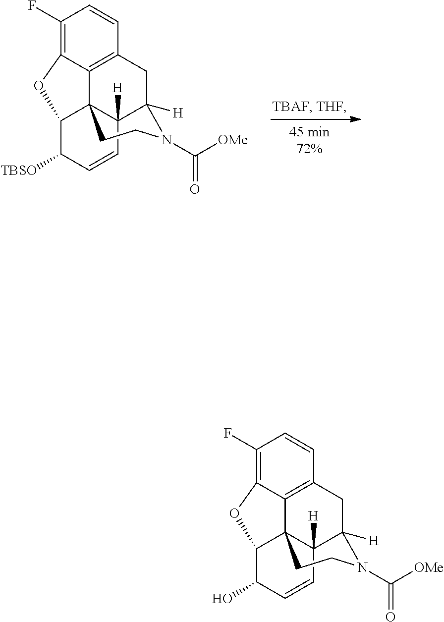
C12([H])C34C5=C(CC1([H])N(C(=O)[OMe])CC3)C=CC(F)=C5OC4C([TBSO])C=C2.C12([H])C34C5=C(CC1([H])N(C(=O)[OMe])CC3)C=CC(F)=C5OC4C(O)C=C2
